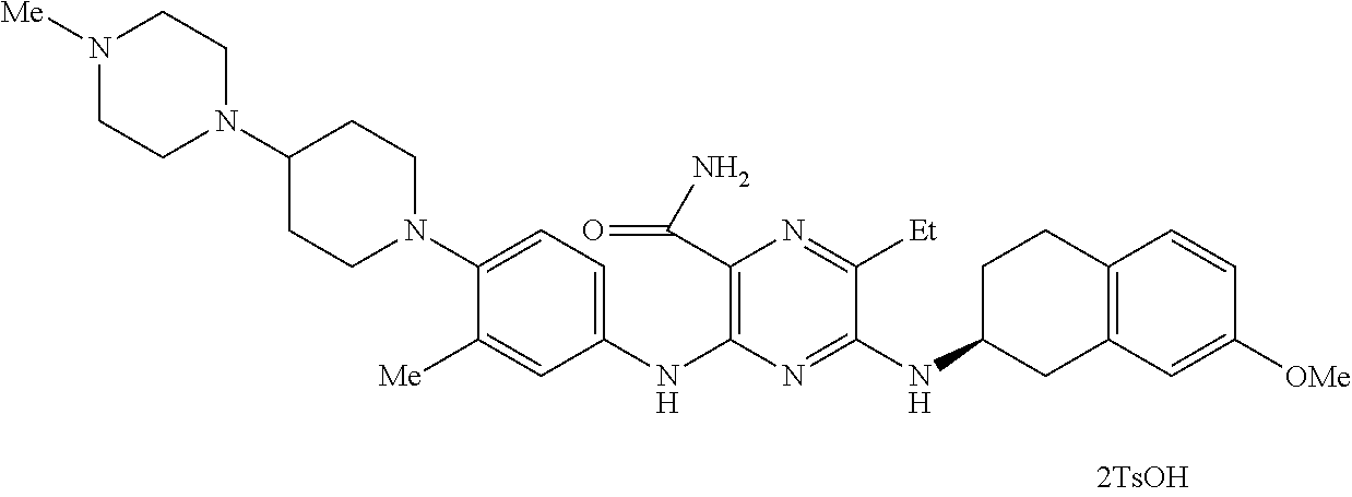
C1(N2CCC(N3CCN([Me])CC3)CC2)=CC=C(NC2=C(C(=O)N)N=C([Et])C(NC3CC4=C(CC3)C=CC([OMe])=C4)=N2)C=C1[Me]
